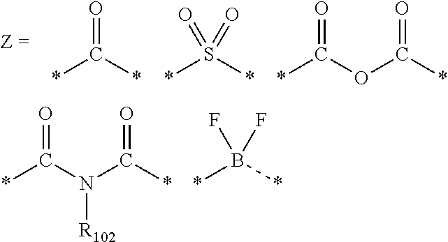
*C(*)=O.*S(*)(=O)=O.*C(OC(*)=O)=O.*C(N(C(*)=O)[R102])=O.*B(*)(F)F
